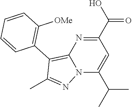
N12C(C(C)C)=CC(C(O)=O)=NC1=C(C1=C([OMe])C=CC=C1)C(C)=N2
